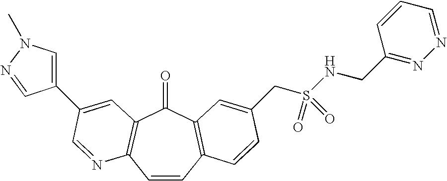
C1=CC2=C(C(=O)C3=C1N=CC(C1=CN(C)N=C1)=C3)C=C(CS(=O)(=O)NCC1=NN=CC=C1)C=C2
